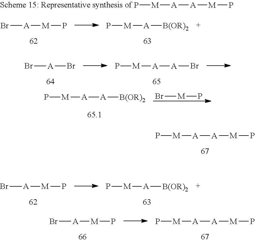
P[M][A][A][M]P.Br[A][M]P.P[M][A][B(OR)2].P[M]Br.P[M][A][A][B(OR)2].P[M][A][A][M]P.Br[A][M]P.P[M][A][B(OR)2].Br[A][M]P.[A]([A][M]P)[M]P.Br[A]Br.[A]([A]Br)[M]P
